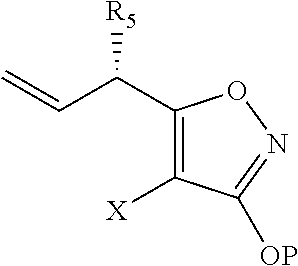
C(=C)C(C1=C([X])C([OP])=NO1)[R5]
